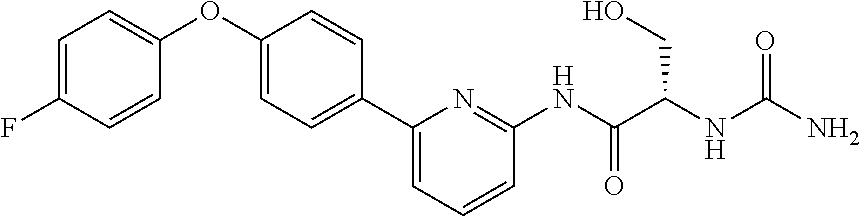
FC1=CC=C(OC2=CC=C(C3=CC=CC(NC(C(NC(=O)N)CO)=O)=N3)C=C2)C=C1
